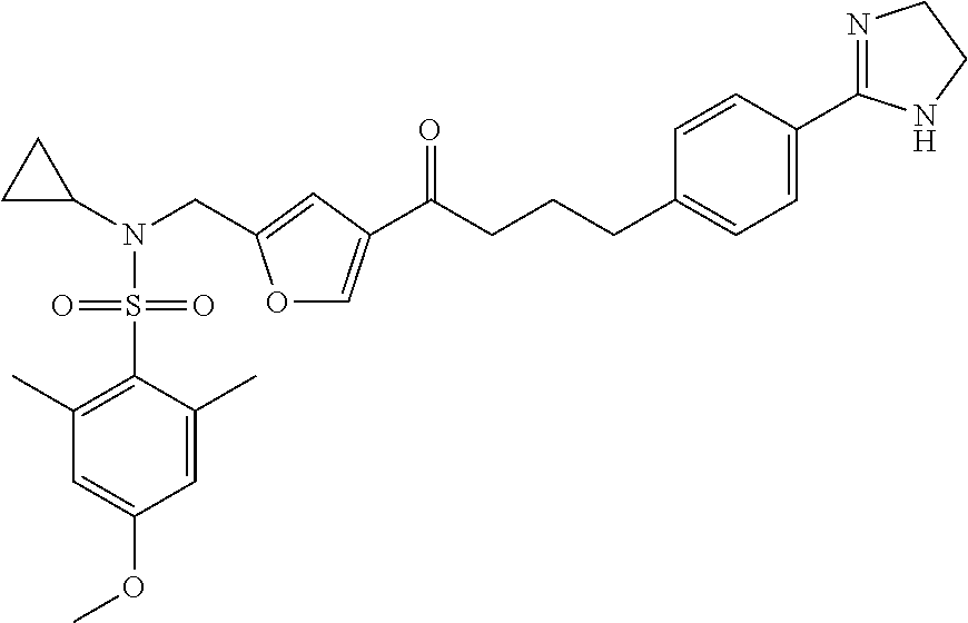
C1(C)=C(S(=O)(=O)N(C2CC2)CC2=CC(C(CCCC3=CC=C(C4=NCCN4)C=C3)=O)=CO2)C(C)=CC(OC)=C1
